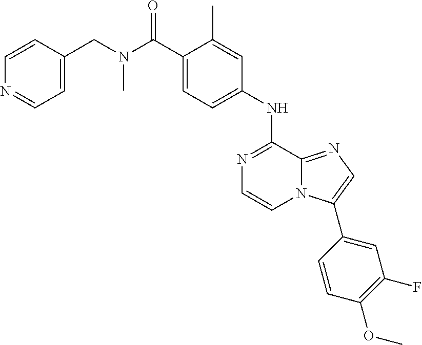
N1=C(NC2=CC=C(C(N(CC3=CC=NC=C3)C)=O)C(C)=C2)C2=NC=C(C3=CC(F)=C(OC)C=C3)N2C=C1
